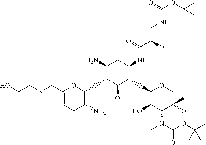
C1(N)C(OC2OC(CNCCO)=CCC2N)C(O)C(OC2C(O)C(N(C(OC(C)(C)C)=O)C)C(C)(O)CO2)C(NC(C(O)CNC(OC(C)(C)C)=O)=O)C1
